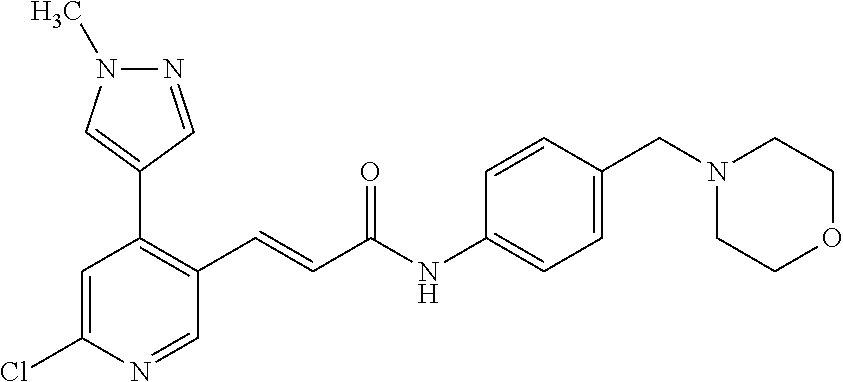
N1=CC(C2=C(C=CC(NC3=CC=C(CN4CCOCC4)C=C3)=O)C=NC(Cl)=C2)=CN1C
